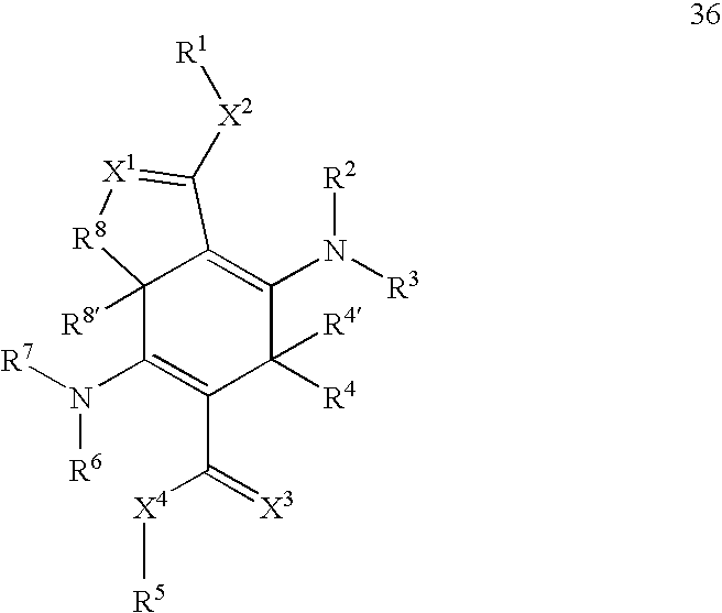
N([R6])(C1=C(C([X4][R5])=[X3])C([R4])([R4])C(N([R3])[R2])=C2C1([R8])[R8][X1]=C2[X2][R1])[R7]
